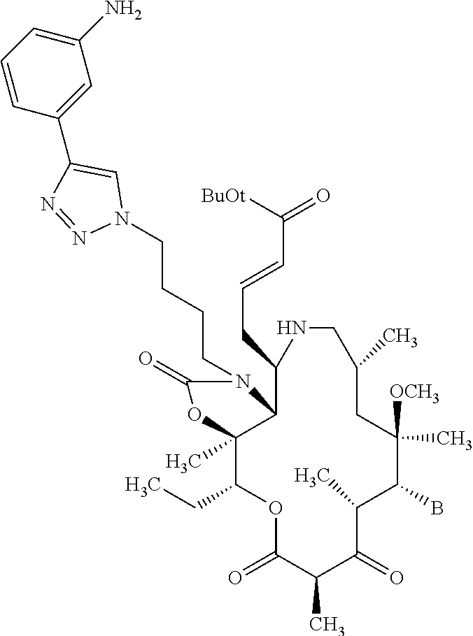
O1C(=O)C(C)C(=O)C(C)C(B)C([OCH3])(C)CC(C)CNC(CC=CC(=O)[BuOt])C2C(C)(C1CC)OC(=O)N2CCCCN1C=C(C2=CC(N)=CC=C2)N=N1
